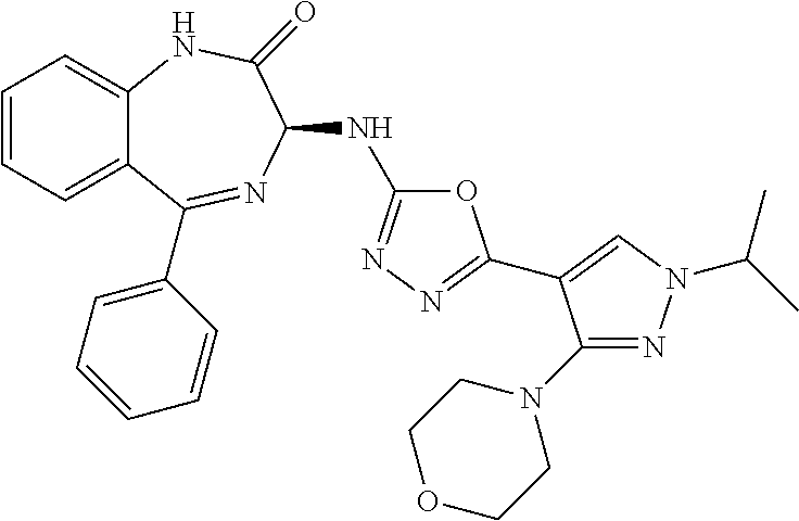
C1=CC=C2C(=C1)NC(=O)C(NC1=NN=C(C3=CN(C(C)C)N=C3N3CCOCC3)O1)N=C2C1=CC=CC=C1
